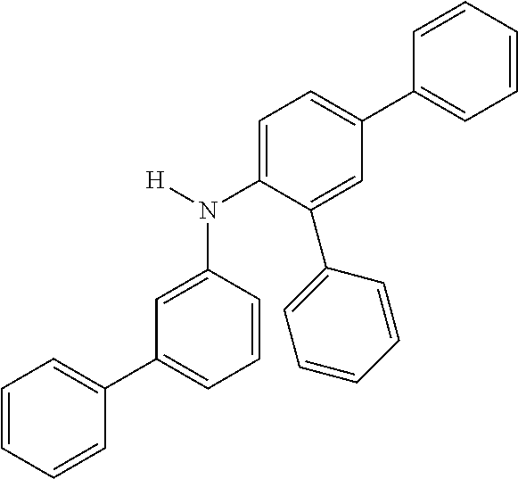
C1=C(N([H])C2=CC(C3=CC=CC=C3)=CC=C2)C(C2=CC=CC=C2)=CC(C2=CC=CC=C2)=C1
